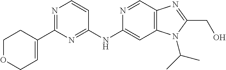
C1(C2=CCOCC2)=NC=CC(NC2=CC3=C(C=N2)N=C(CO)N3C(C)C)=N1
